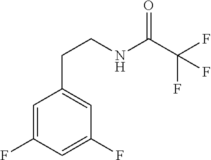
C1=C(F)C=C(F)C=C1CCNC(C(F)(F)F)=O
